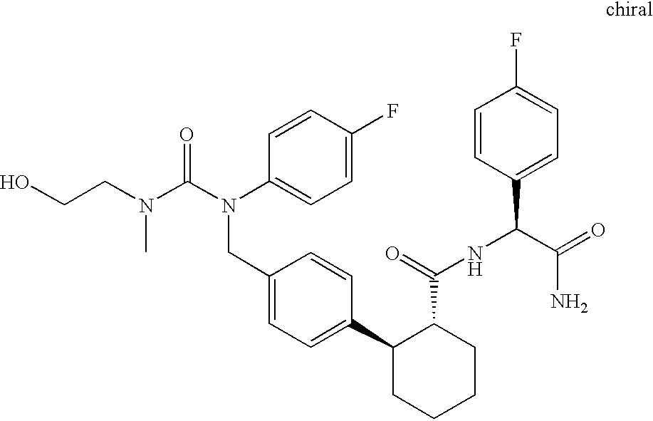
C1(CN(C(=O)N(CCO)C)C2=CC=C(F)C=C2)=CC=C(C2CCCCC2C(NC(C2=CC=C(F)C=C2)C(=O)N)=O)C=C1
